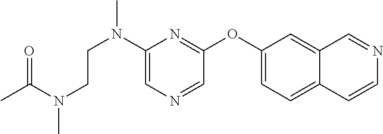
C1(N(CCN(C(C)=O)C)C)=CN=CC(OC2=CC=C3C(=C2)C=NC=C3)=N1
